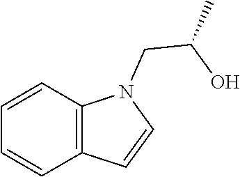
C1=CC2=C(C=C1)C=CN2CC(O)C
